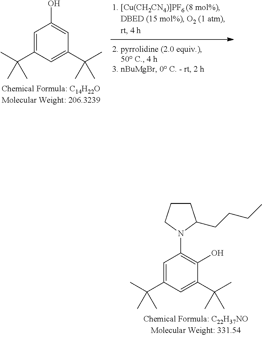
C1=C(C(C)(C)C)C=C(C(C)(C)C)C=C1O.C1=C(C(C)(C)C)C=C(C(C)(C)C)C(O)=C1N1CCCC1CCCC
